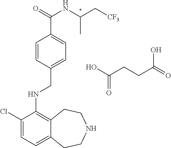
C1=CC(CNC2=C3C(=CC=C2Cl)CCNCC3)=CC=C1C(NC(C)C[CF3])=O.C(CCC(O)=O)(=O)O
